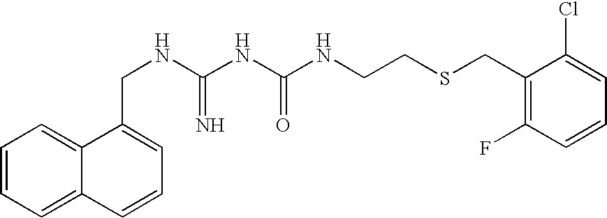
C1=CC=C2C(=C1)C(CNC(NC(NCCSCC1=C(F)C=CC=C1Cl)=O)=N)=CC=C2
